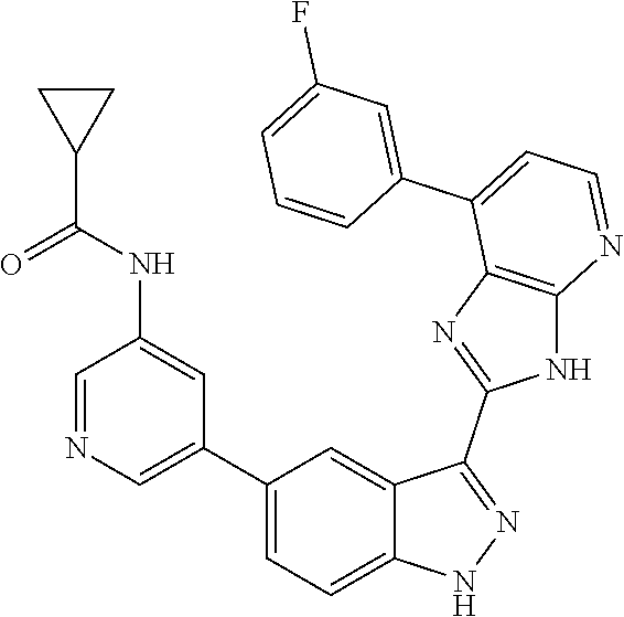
C1=NC=C(C2=CC=C3C(=C2)C(C2=NC4=C(N2)N=CC=C4C2=CC(F)=CC=C2)=NN3)C=C1NC(=O)C1CC1
